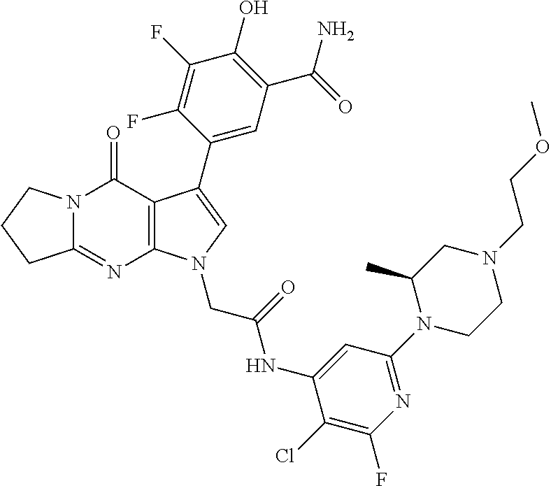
C12=NC3=C(C(=O)N1CCC2)C(C1=CC(C(=O)N)=C(O)C(F)=C1F)=CN3CC(=O)NC1=CC(N2CCN(CCOC)CC2C)=NC(F)=C1Cl
